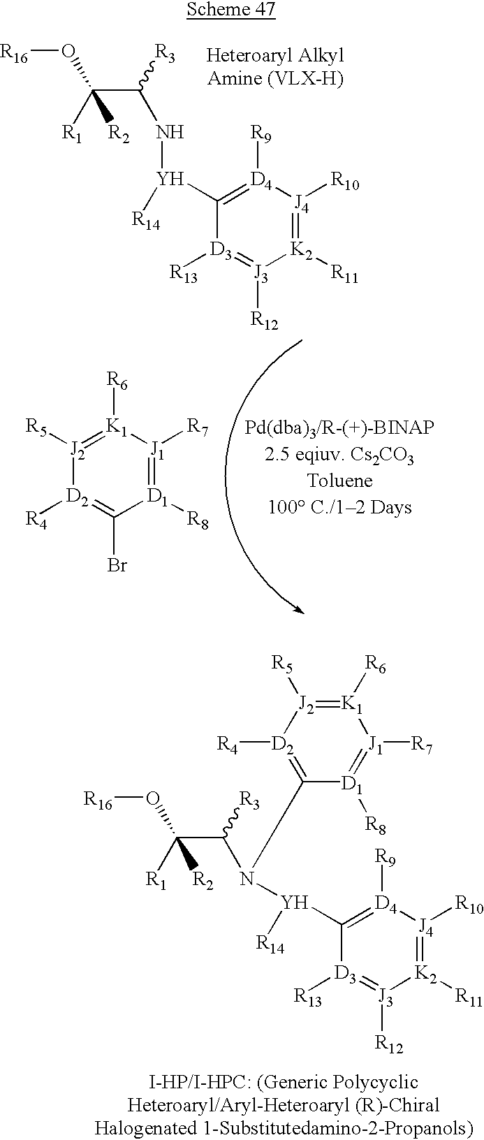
C(C([R2])(O[R16])[R1])([R3])N[Y](C1=[D4]([R9])[J4]([R10])=[K2]([R11])[J3]([R12])=[D3]1[R13])[R14].[J2]1([R5])=[K1]([R6])[J1]([R7])=[D1]([R8])C(Br)=[D2]1[R4].C([R2])(C([R3])N(C1=[D2]([R4])[J2]([R5])=[K1]([R6])[J1]([R7])=[D1]1[R8])[Y]([R14])C1=[D4]([R9])[J4]([R10])=[K2]([R11])[J3]([R12])=[D3]1[R13])(O[R16])[R1]
